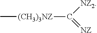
C[(CH3)3NZ]C([NZ2])=[NZ]
